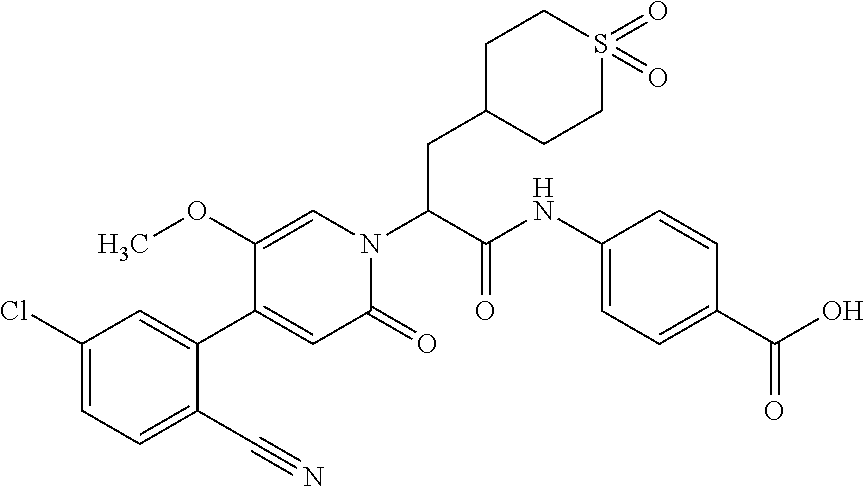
ClC1=CC=C(C#N)C(C2=CC(=O)N(C(C(NC3=CC=C(C(=O)O)C=C3)=O)CC3CCS(=O)(=O)CC3)C=C2OC)=C1
